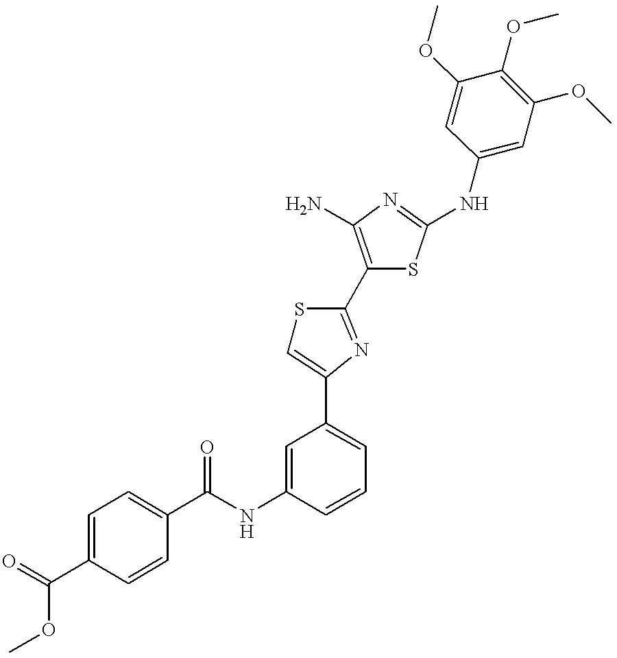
C(NC1=CC(C2=CSC(C3=C(N)N=C(NC4=CC(OC)=C(OC)C(OC)=C4)S3)=N2)=CC=C1)(=O)C1=CC=C(C(=O)OC)C=C1
